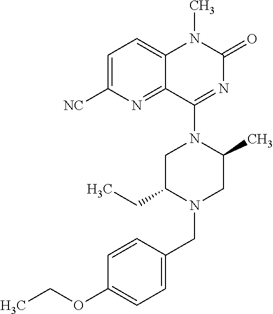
C1C(CC)N(CC2=CC=C(OCC)C=C2)CC(C)N1C1=NC(=O)N(C)C2=CC=C([NC])N=C12
